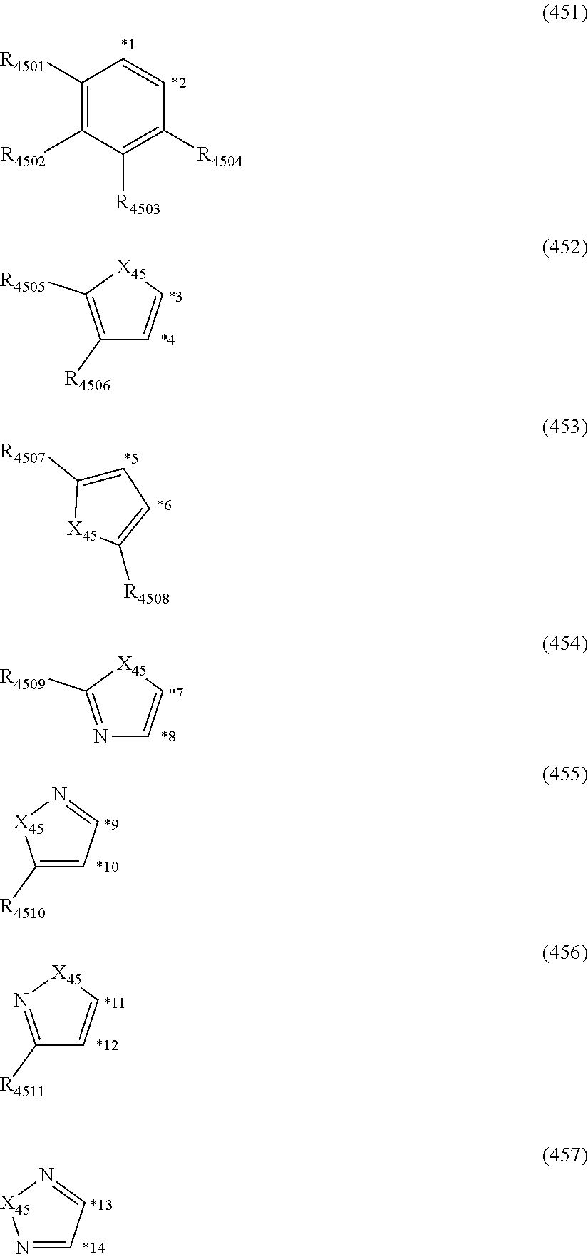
C1([R4501])=C([R4502])C([R4503])=C([R4504])C=C1.C1([R4506])=C([R4505])[X45]C=C1.C1=C([R4507])[X45]C([R4508])=C1.N1=C([R4509])[X45]C=C1.C1([R4510])=CC=N[X45]1.C1([R4511])=N[X45]C=C1.N1=CC=N[X45]1
